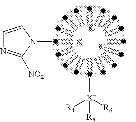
C[X+]([R4])([R5])[R6].CN1C=CN=C1[NO2]
